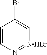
C1=CN=[NHBr]C=C1Br
